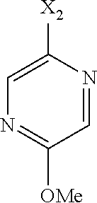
C1([X2])=CN=C([OMe])C=N1
